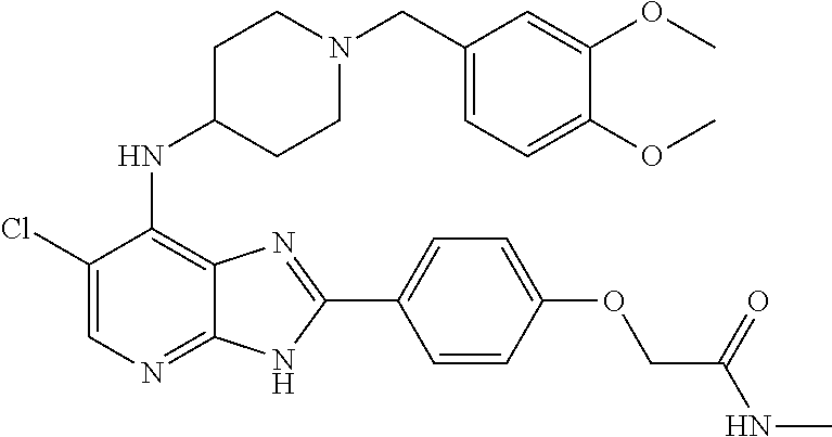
C1(Cl)=CN=C2C(=C1NC1CCN(CC3=CC=C(OC)C(OC)=C3)CC1)N=C(C1=CC=C(OCC(NC)=O)C=C1)N2
